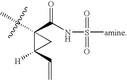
C1(C(NS([amine])(=O)=O)=O)(C)C(C=C)([H])C1
